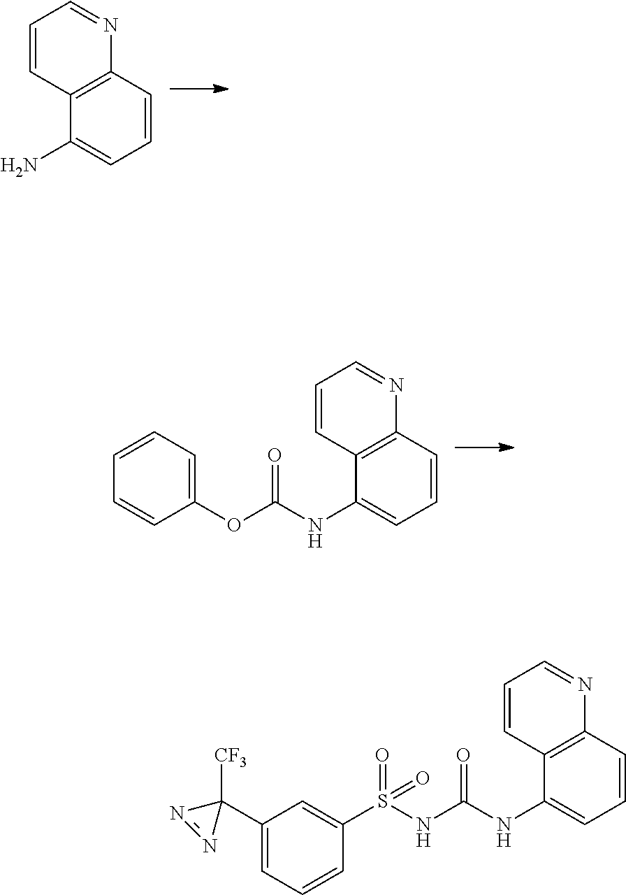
C1=CC2=C(C(N)=C1)C=CC=N2.C1(OC(NC2=CC=CC3=C2C=CC=N3)=O)=CC=CC=C1.S(NC(NC1=CC=CC2=C1C=CC=N2)=O)(C1=CC(C2([CF3])N=N2)=CC=C1)(=O)=O
